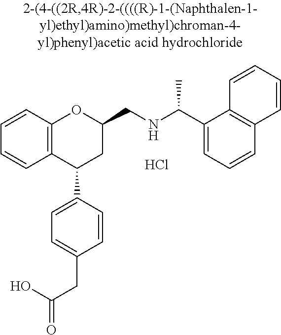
C12=C(C(C3=CC=C(CC(=O)O)C=C3)CC(CNC(C)C3=CC=CC4=C3C=CC=C4)O1)C=CC=C2.Cl
